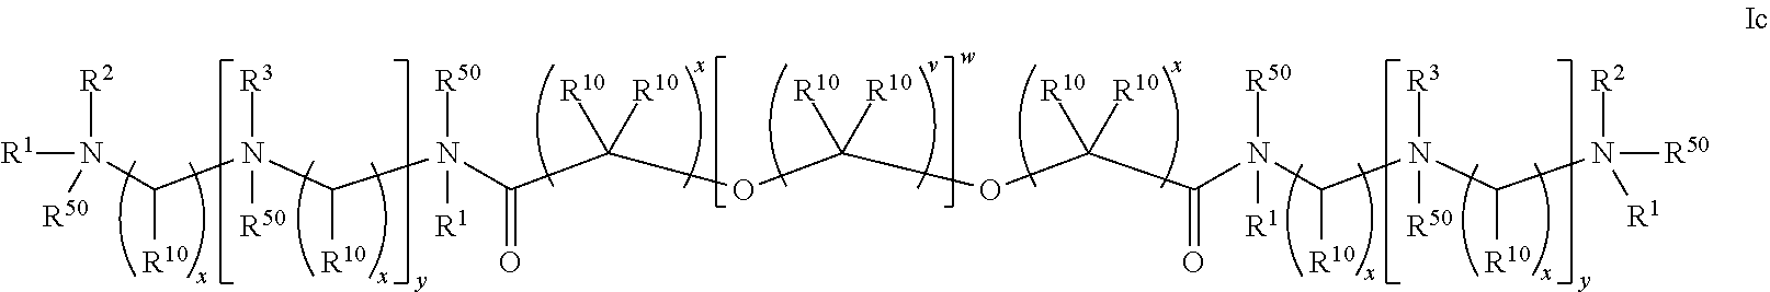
[R1]N([R2])([R50])C([R10])N([R3])([R50])C(N(C(=O)C(OC(OC(C(=O)N(C([R10])N(C(N([R2])([R50])[R1])[R10])([R3])[R50])([R50])[R1])([R10])[R10])([R10])[R10])([R10])[R10])([R50])[R1])[R10]
